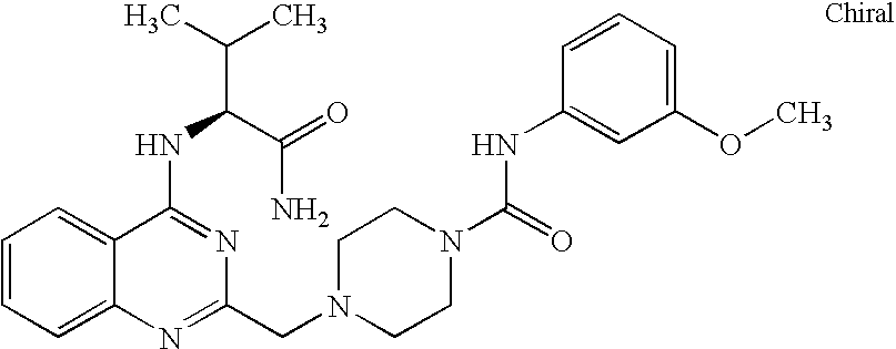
C1=CC=C2C(=C1)C(NC(C(=O)N)C(C)C)=NC(CN1CCN(C(=O)NC3=CC(OC)=CC=C3)CC1)=N2
